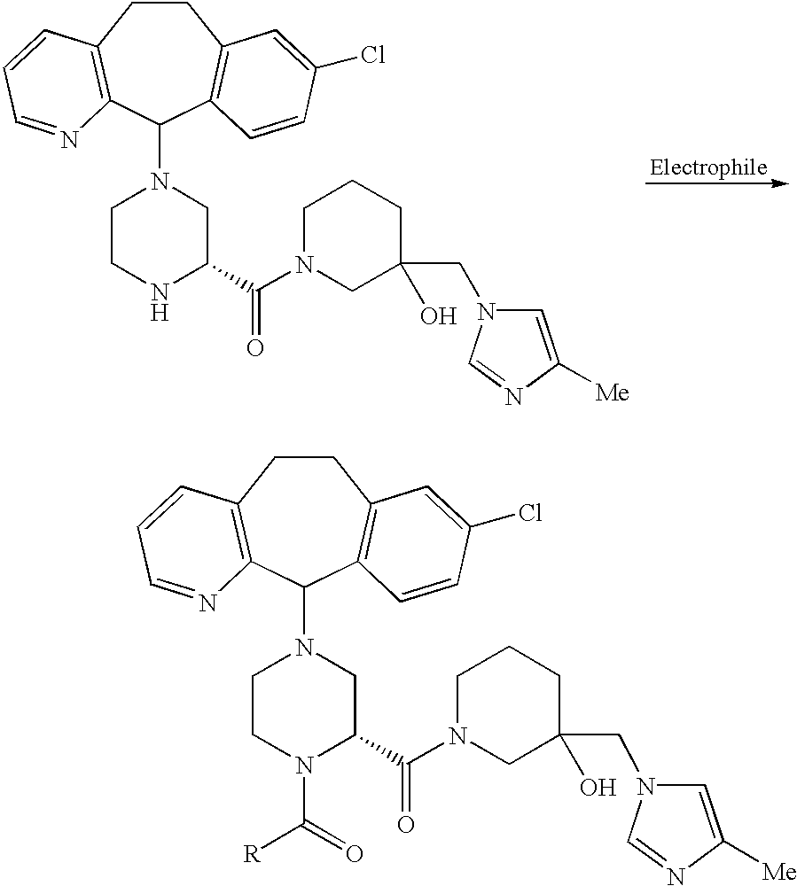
C1CC2=C(C(N3CCNC(C(N4CC(CN5C=C([Me])N=C5)(O)CCC4)=O)C3)C3=C1C=C(Cl)C=C3)N=CC=C2.C1CC2=C(C(N3CCN(C(=O)[R])C(C(N4CC(CN5C=C([Me])N=C5)(O)CCC4)=O)C3)C3=C1C=C(Cl)C=C3)N=CC=C2
